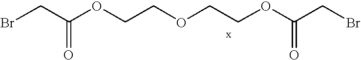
BrCC(OCCOCCOC(CBr)=O)=O
